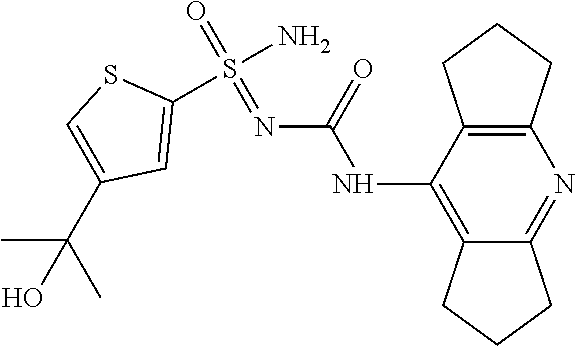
N(C1=C2C(=NC3=C1CCC3)CCC2)C(N=S(=O)(N)C1=CC(C(C)(C)O)=CS1)=O
